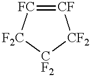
[CF2]1[CF2][CF]=[FC][F2C]1
